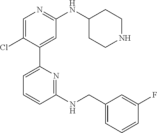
C1(NCC2=CC=CC(F)=C2)=NC(C2=CC(NC3CCNCC3)=NC=C2Cl)=CC=C1
